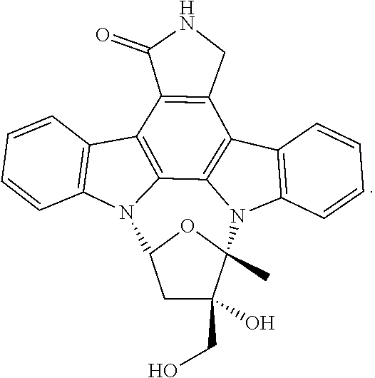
C1=CC=CC2=C1C1=C3C4=C(C5=C1CNC5=O)C1=C(C=CC=C1)N4C1CC(CO)(O)C(C)(N32)O1
